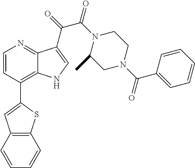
C1(C2=C3C(=NC=C2)C(C(=O)C(N2C(C)CN(C(C4=CC=CC=C4)=O)CC2)=O)=CN3)=CC2=C(S1)C=CC=C2
